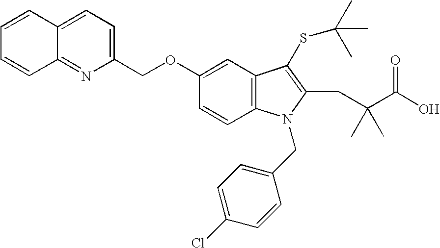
C1=CC2=CC=C(COC3=CC4=C(C=C3)N(CC3=CC=C(Cl)C=C3)C(CC(C(O)=O)(C)C)=C4SC(C)(C)C)N=C2C=C1
